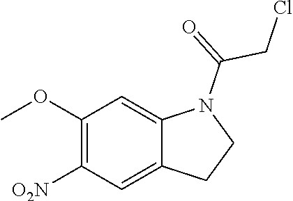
C(N1C2=CC(OC)=C([O2N])C=C2CC1)(=O)CCl
